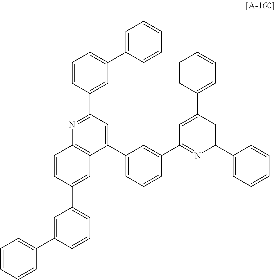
C1=CC(C2=CC=CC(C3=CC=CC=C3)=C2)=CC2=C1N=C(C1=CC(C3=CC=CC=C3)=CC=C1)C=C2C1=CC=CC(C2=NC(C3=CC=CC=C3)=CC(C3=CC=CC=C3)=C2)=C1
